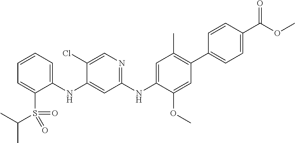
C1(NC2=CC(NC3=CC(C)=C(C4=CC=C(C(OC)=O)C=C4)C=C3OC)=NC=C2Cl)=CC=CC=C1S(C(C)C)(=O)=O
